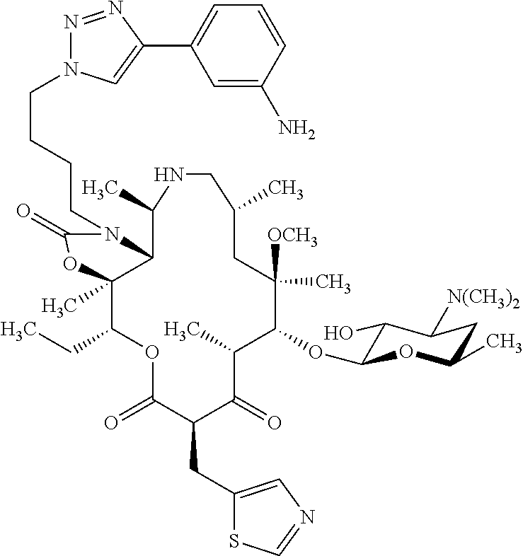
C12C(C)(C(CC)OC(=O)C(CC3=CN=CS3)C(=O)C(C)C(OC3C(O)C([N(CH3)2])CC(C)O3)C([OCH3])(C)CC(C)CNC1C)OC(=O)N2CCCCN1N=NC(C2=CC=CC(N)=C2)=C1
